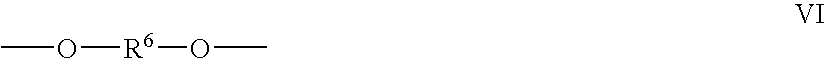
CO[R6]OC
